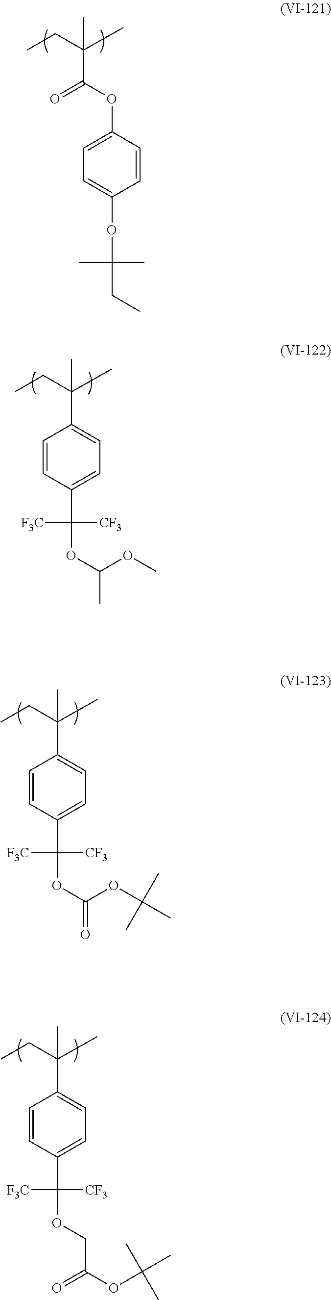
CCC(C)(C)C(=O)OC1=CC=C(OC(C)(CC)C)C=C1.CCC(C)(C)C1=CC=C(C([F3C])([CF3])OC(C)OC)C=C1.CCC(C)(C)C1=CC=C(C([F3C])([CF3])OC(=O)OC(C)(C)C)C=C1.CCC(C)(C)C1=CC=C(C([F3C])([CF3])OCC(OC(C)(C)C)=O)C=C1
